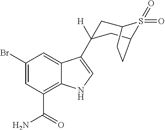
C1(Br)=CC(C(=O)N)=C2C(=C1)C(C1([H])CC3S(=O)(=O)C(C1)CC3)=CN2
